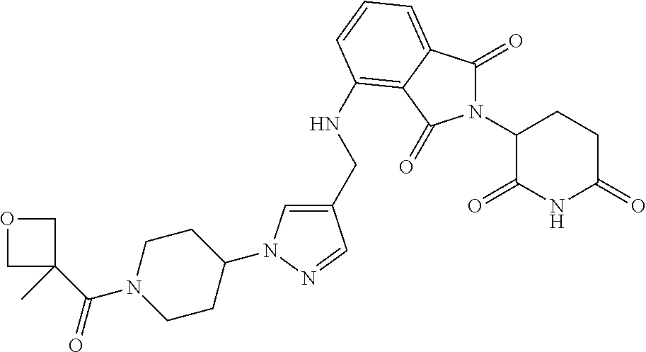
C1(CNC2=C3C(=CC=C2)C(=O)N(C2C(=O)NC(=O)CC2)C3=O)=CN(C2CCN(C(C3(C)COC3)=O)CC2)N=C1
